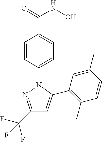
C1(C(F)(F)F)=NN(C2=CC=C(C(=O)NO)C=C2)C(C2=C(C)C=CC(C)=C2)=C1
